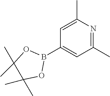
B1(C2=CC(C)=NC(C)=C2)OC(C)(C)C(C)(C)O1
